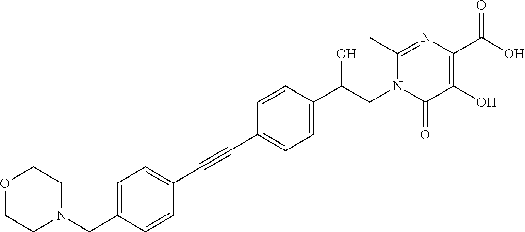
C1=C(CN2CCOCC2)C=CC(C#CC2=CC=C(C(CN3C(=O)C(O)=C(C(O)=O)N=C3C)O)C=C2)=C1
